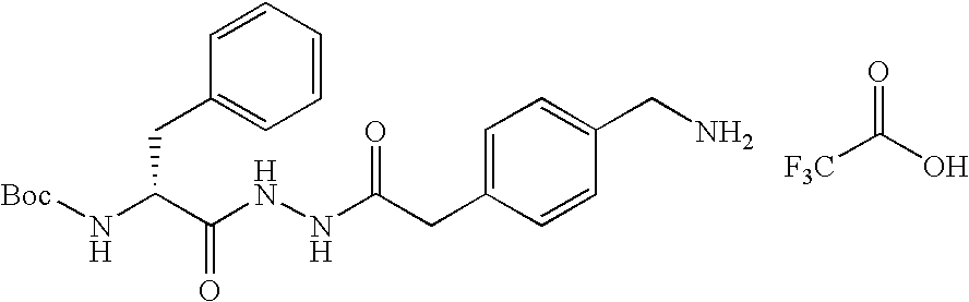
C(C(N[Boc])C(NNC(=O)CC1=CC=C(CN)C=C1)=O)C1=CC=CC=C1.O=C(O)[F3C]
